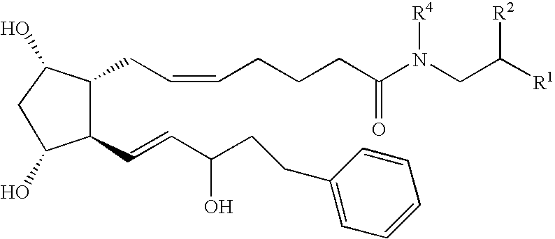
C1(C=CC(CCC2=CC=CC=C2)O)C(CC=CCCCC(=O)N(CC([R1])[R2])[R4])C(O)CC1O
